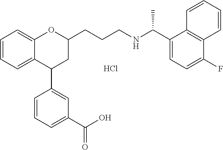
Cl.C12=CC=CC=C1OC(CCCNC(C1=CC=C(F)C3=C1C=CC=C3)C)CC2C1=CC(C(O)=O)=CC=C1
